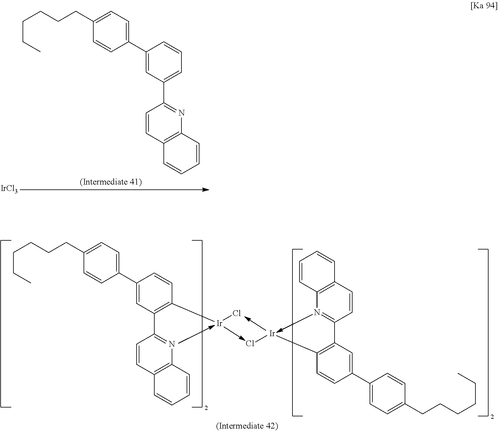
C1(CCCCCC)=CC=C(C2=CC(C3=NC4=C(C=C3)C=CC=C4)=C([Ir]Cl)C=C2)C=C1.C1(CCCCCC)=CC=C(C2=CC(C3=NC4=C(C=C3)C=CC=C4)=C([Ir]Cl)C=C2)C=C1.C1(CCCCCC)=CC=C(C2=CC(C3=NC4=C(C=C3)C=CC=C4)=CC=C2)C=C1.[IrCl3]
